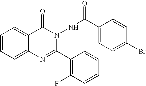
C1=CC=C2C(=C1)C(=O)N(NC(C1=CC=C(Br)C=C1)=O)C(C1=C(F)C=CC=C1)=N2
